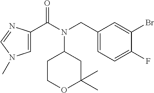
C1=C(C(N(CC2=CC=C(F)C(Br)=C2)C2CCOC(C)(C)C2)=O)N=CN1C
